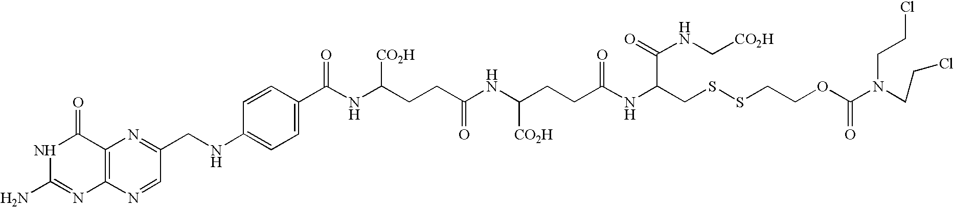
N1C(N)=NC2=C(C1=O)N=C(CNC1=CC=C(C(NC(CCC(=O)NC(CCC(NC(CSSCCOC(=O)N(CCCl)CCCl)C(=O)NC[CO2H])=O)[CO2H])[CO2H])=O)C=C1)C=N2
